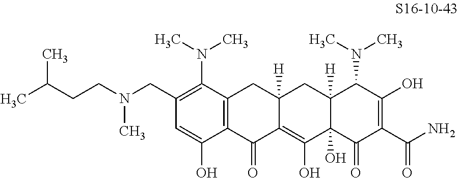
C12=C(C(N(C)C)=C(CN(CCC(C)C)C)C=C1O)CC1([H])C(=C(O)C3(O)C([H])(C1)C(N(C)C)C(O)=C(C(N)=O)C3=O)C2=O
